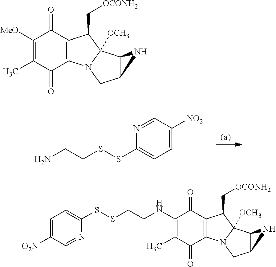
C1([MeO])=C(C)C(=O)C2=C(C1=O)C(C[OCONH2])C1([OCH3])N2CC2C1N2.C1=C([NO2])C=NC(SSCCN)=C1.C1(NCCSSC2=CC=C([O2N])C=N2)=C(C)C(=O)C2=C(C1=O)C(C[OCONH2])C1([OCH3])N2CC2C1N2
